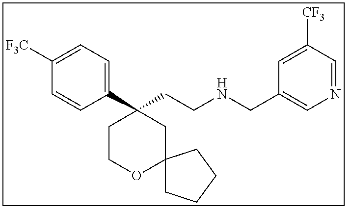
C1(C2(CCNCC3=CN=CC([CF3])=C3)CCOC3(C2)CCCC3)=CC=C([F3C])C=C1
